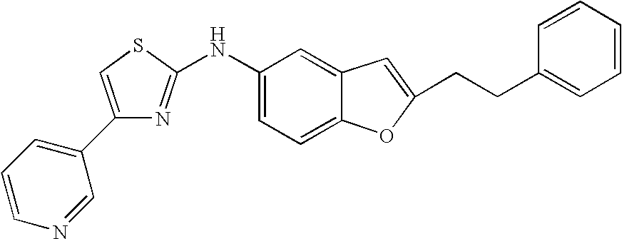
C1(C2=CC=CN=C2)=CSC(NC2=CC=C3C(=C2)C=C(CCC2=CC=CC=C2)O3)=N1
